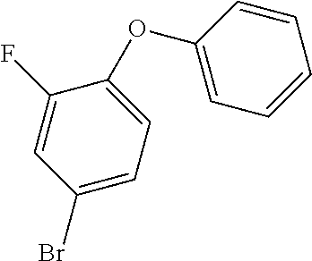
C1(Br)=CC=C(OC2=CC=CC=C2)C(F)=C1
